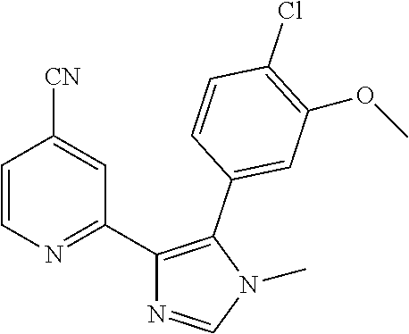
C1=CN=C(C2=C(C3=CC(OC)=C(Cl)C=C3)N(C)C=N2)C=C1[CN]
